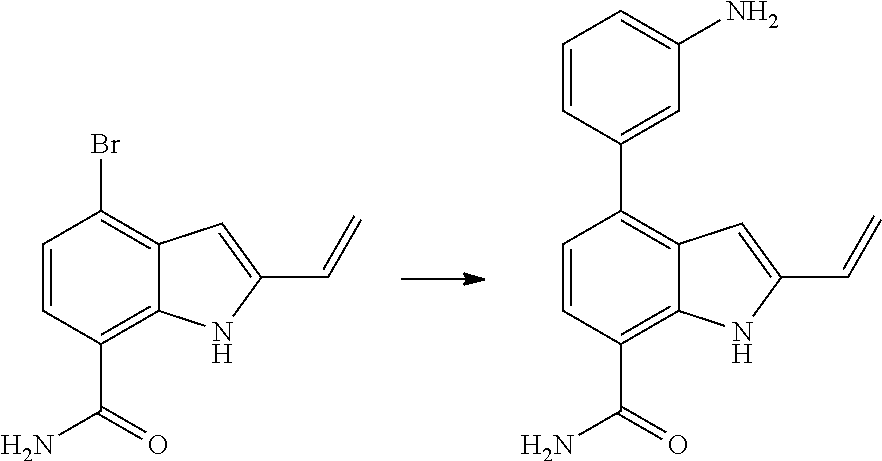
BrC1=C2C(=C(C(=O)N)C=C1)NC(C=C)=C2.C1(C2=C3C(=C(C(=O)N)C=C2)NC(C=C)=C3)=CC(N)=CC=C1
